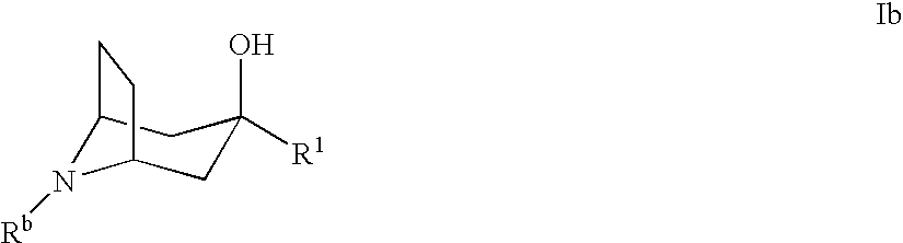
C1C(O)([R1])CC2N([Rb])C1CC2
